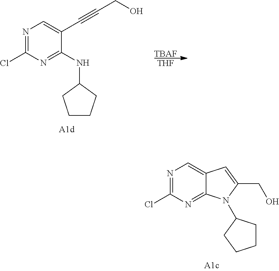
N1=C(Cl)N=C2C(=C1)C=C(CO)N2C1CCCC1.[TBAF].[THF].N1=C(Cl)N=C(NC2CCCC2)C(C#CCO)=C1
